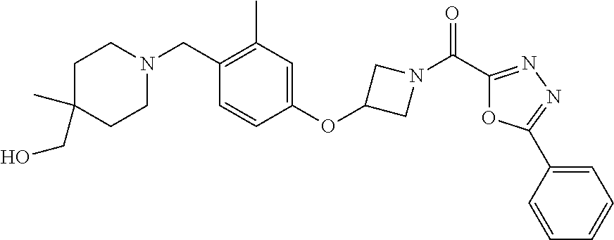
N1(CC2=C(C)C=C(OC3CN(C(C4=NN=C(C5=CC=CC=C5)O4)=O)C3)C=C2)CCC(C)(CO)CC1
